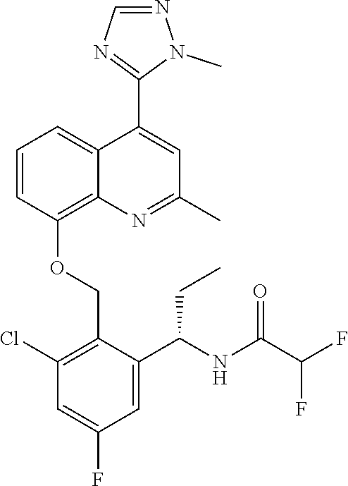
C1=CC(OCC2=C(Cl)C=C(F)C=C2C(NC(C(F)F)=O)CC)=C2C(=C1)C(C1=NC=NN1C)=CC(C)=N2
